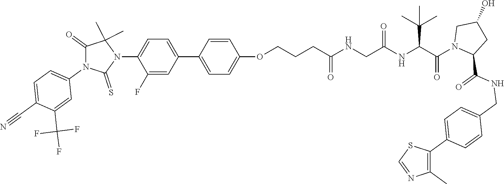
C1=C(C2=CC=C(OCCCC(NCC(NC(C(N3CC(O)CC3C(NCC3=CC=C(C4=C(C)N=CS4)C=C3)=O)=O)C(C)(C)C)=O)=O)C=C2)C=C(F)C(N2C(C)(C)C(=O)N(C3=CC=C(C#N)C(C(F)(F)F)=C3)C2=S)=C1
